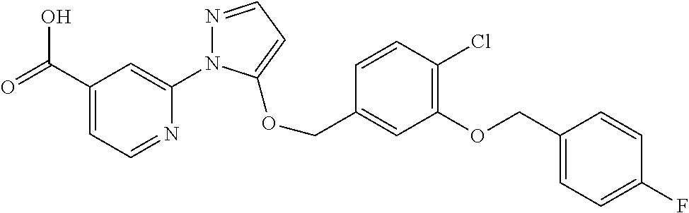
C(C1=CC=NC(N2N=CC=C2OCC2=CC(OCC3=CC=C(F)C=C3)=C(Cl)C=C2)=C1)(=O)O
